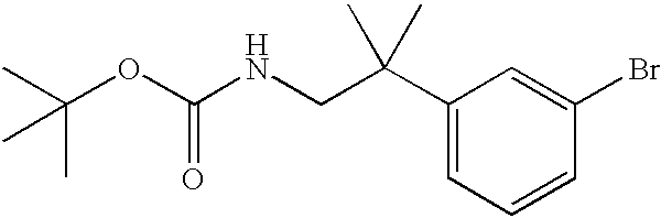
BrC1=CC(C(CNC(OC(C)(C)C)=O)(C)C)=CC=C1
